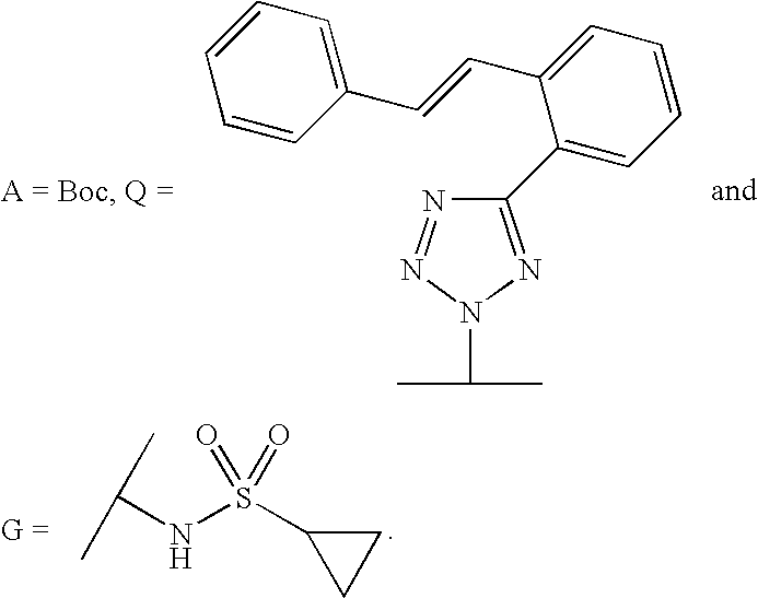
C(NS(C1CC1)(=O)=O)(C)C.N1=NN(C(C)C)N=C1C1=CC=CC=C1C=CC1=CC=CC=C1
